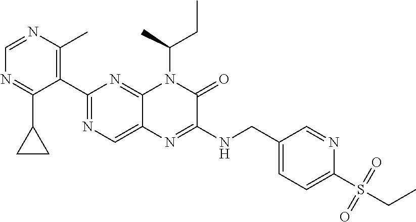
C1(C2=NC=C3C(=N2)N(C(CC)C)C(=O)C(NCC2=CC=C(S(CC)(=O)=O)N=C2)=N3)=C(C)N=CN=C1C1CC1
